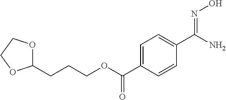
C1=C(C(OCCCC2OCCO2)=O)C=CC(C(N)=NO)=C1
